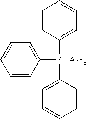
C1=CC([S+](C2=CC=CC=C2)C2=CC=CC=C2)=CC=C1.[AsF6-]
